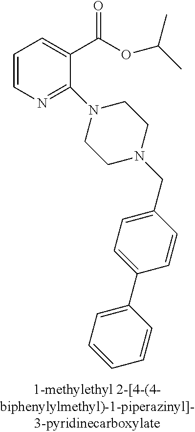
C1=CN=C(N2CCN(CC3=CC=C(C4=CC=CC=C4)C=C3)CC2)C(C(OC(C)C)=O)=C1
